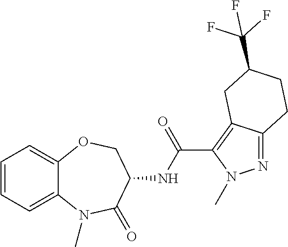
C1=CC=C2C(=C1)OCC(NC(=O)C1=C3C(=NN1C)CCC(C(F)(F)F)C3)C(=O)N2C
